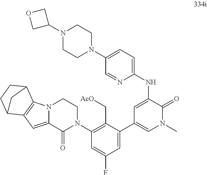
C1=C(NC2=CC=C(N3CCN(C4COC4)CC3)C=N2)C(=O)N(C)C=C1C1=CC(F)=CC(N2CCN3C(=CC4=C3C3CCC4C3)C2=O)=C1C[AcO]
